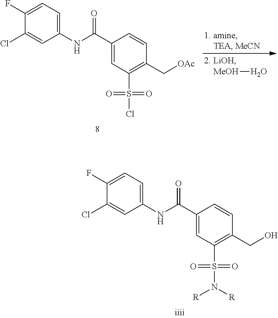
[MeOH]O.C1(C(NC2=CC=C(F)C(Cl)=C2)=O)=CC(S(Cl)(=O)=O)=C(C[OAc])C=C1.C1(C(NC2=CC=C(F)C(Cl)=C2)=O)=CC(S(N([R])[R])(=O)=O)=C(CO)C=C1
